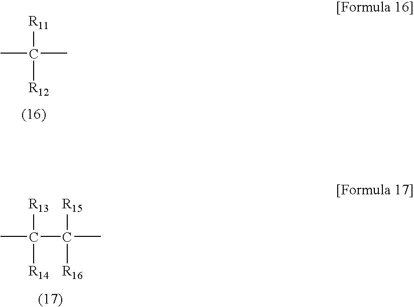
CC(C)([R11])[R12].CC(C(C)([R15])[R16])([R13])[R14]
